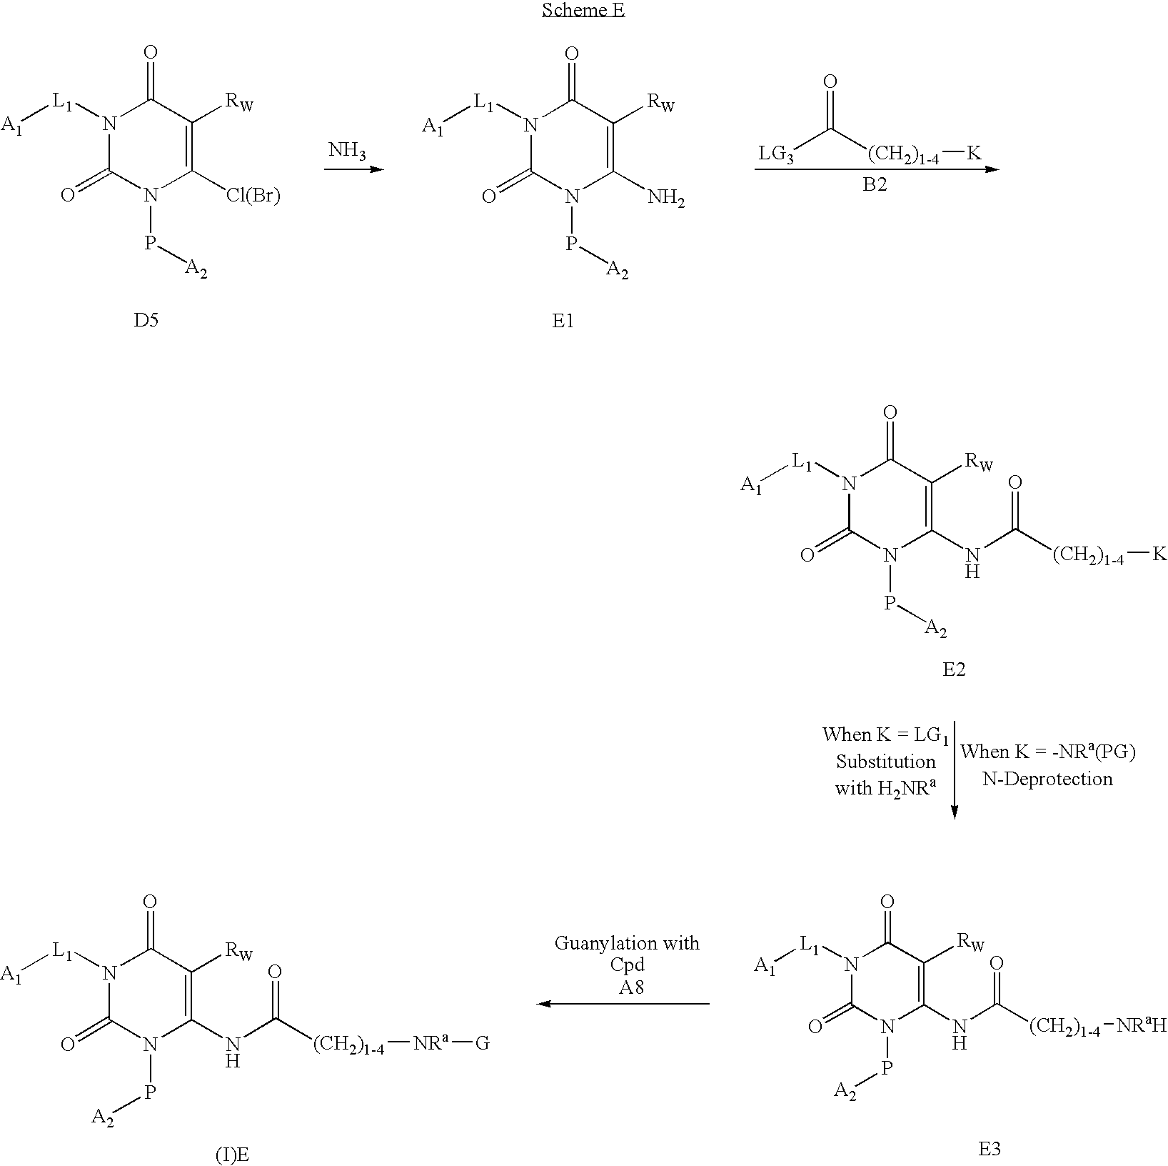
N1(P[A2])C(NC([(CH2)1-4][K])=O)=C([RW])C(=O)N([L1][A1])C1=O.[E2].N1(P[A2])C(N)=C([RW])C(=O)N([L1][A1])C1=O.[E1].[LG3]C([(CH2)1-4][K])=O.[B2].N1(P[A2])C([Cl(Br)])=C([RW])C(=O)N([L1][A1])C1=O.N.[D5].N1(P[A2])C(NC([(CH2)1-4][NRa][G])=O)=C([RW])C(=O)N([L1][A1])C1=O.[(I)E].N1(P[A2])C(NC([(CH2)1-4][NRaH])=O)=C([RW])C(=O)N([L1][A1])C1=O.[E3]
